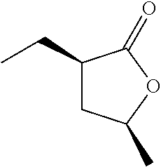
C(C)C1CC(C)OC1=O
